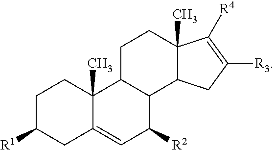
C1C([R1])CC2=CC([R2])C3C(C2(C)C1)CCC1(C)C3CC([R3])=C1[R4]
